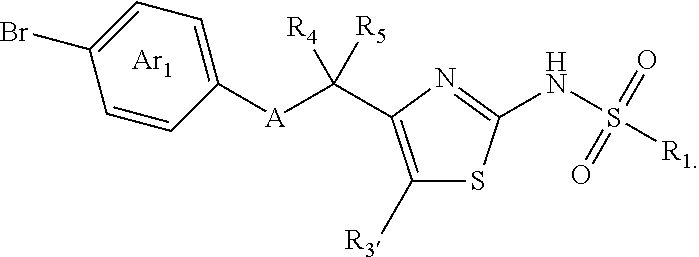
C1([R3])=C(C([R5])([R4])[A]C2=CC=C(Br)C=C2)N=C(NS([R1])(=O)=O)S1.[Ar1]
